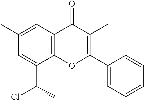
CC(C1=CC(C)=CC2=C1OC(C1=CC=CC=C1)=C(C)C2=O)Cl
